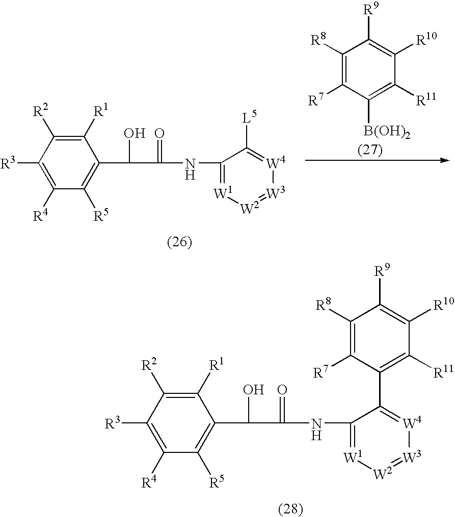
C1([R1])=C([R2])C([R3])=C([R4])C([R5])=C1C(C(=O)NC1=[W1][W2]=[W3][W4]=C1C1=C([R11])C([R10])=C([R9])C([R8])=C1[R7])O.C1([R1])=C([R2])C([R3])=C([R4])C([R5])=C1C(C(=O)NC1=[W1][W2]=[W3][W4]=C1[L5])O.C1([R8])=C([R7])C([B(OH)2])=C([R11])C([R10])=C1[R9]
